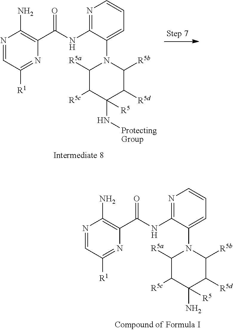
N1=CC([R1])=NC(C(=O)NC2=NC=CC=C2N2C([R5a])C([R5c])C(N[ProtectingGroup])([R5])C([R5d])C2[R5b])=C1N.N1=CC([R1])=NC(C(=O)NC2=NC=CC=C2N2C([R5a])C([R5c])C(N)([R5])C([R5d])C2[R5b])=C1N
